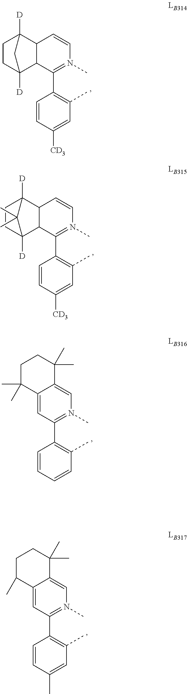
C1(C2=C(C)C=C([CD3])C=C2)=N(C)C=CC2C3([D])CCC([D])(C12)C3.C1(C2=C(C)C=C([CD3])C=C2)=N(C)C=CC2C3([D])CCC([D])(C12)C3(C)C.C1(C2=C(C)C=CC=C2)=N(C)C=C2C(=C1)C(C)(C)CCC2(C)C.C1(C2=C(C)C=C(C)C=C2)=N(C)C=C2C(=C1)C(C)CCC2(C)C
